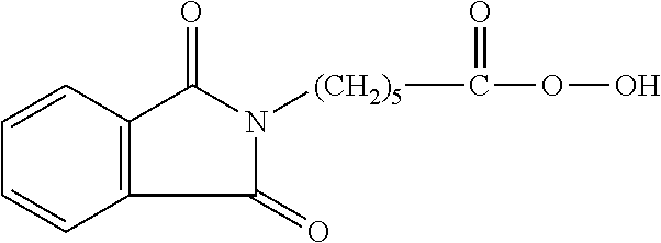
C1=CC2=C(C=C1)C(=O)N([(CH2)5]C(OO)=O)C2=O
